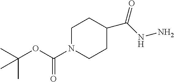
C1N(C(=O)OC(C)(C)C)CCC(C(NN)=O)C1
